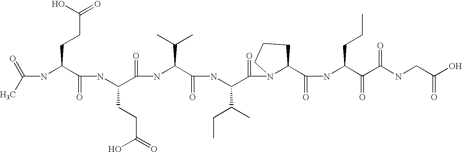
C(NC(C(NC(C(=O)NC(C(=O)NC(C(=O)N1C(C(=O)NC(C(=O)C(NCC(=O)O)=O)CCC)CCC1)C(CC)C)C(C)C)CCC(=O)O)=O)CCC(=O)O)(C)=O
